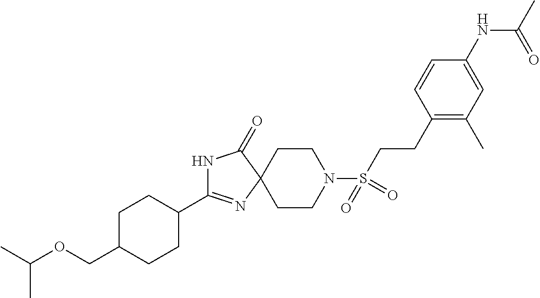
N1C(C2CCC(COC(C)C)CC2)=NC2(C1=O)CCN(S(CCC1=C(C)C=C(NC(=O)C)C=C1)(=O)=O)CC2
